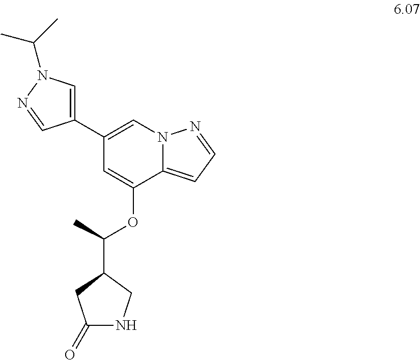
C1(C2=CN(C(C)C)N=C2)=CN2C(=CC=N2)C(OC(C2CC(=O)NC2)C)=C1
